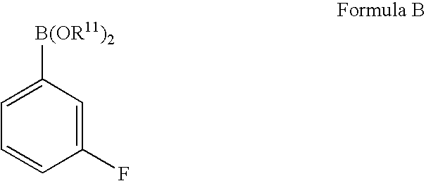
C1=C([B(OR11)2])C=C(F)C=C1
